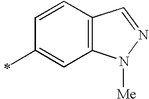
C1(C)=CC2=C(C=C1)C=NN2[Me]
